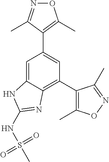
N1=C(C)C(C2=CC(C3=C(C)ON=C3C)=C3C(=C2)NC(NS(C)(=O)=O)=N3)=C(C)O1
